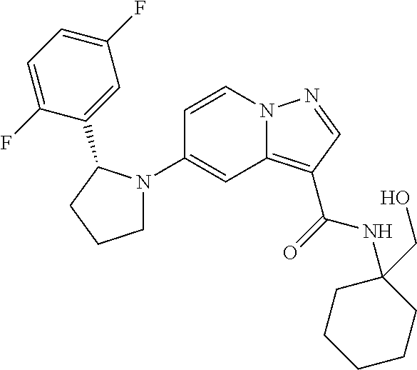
C1(NC(C2=C3C=C(N4CCCC4C4=CC(F)=CC=C4F)C=CN3N=C2)=O)(CO)CCCCC1
